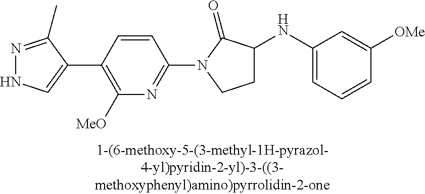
C1(C2=CNN=C2C)=C([MeO])N=C(N2C(=O)C(NC3=CC=CC([OMe])=C3)CC2)C=C1
